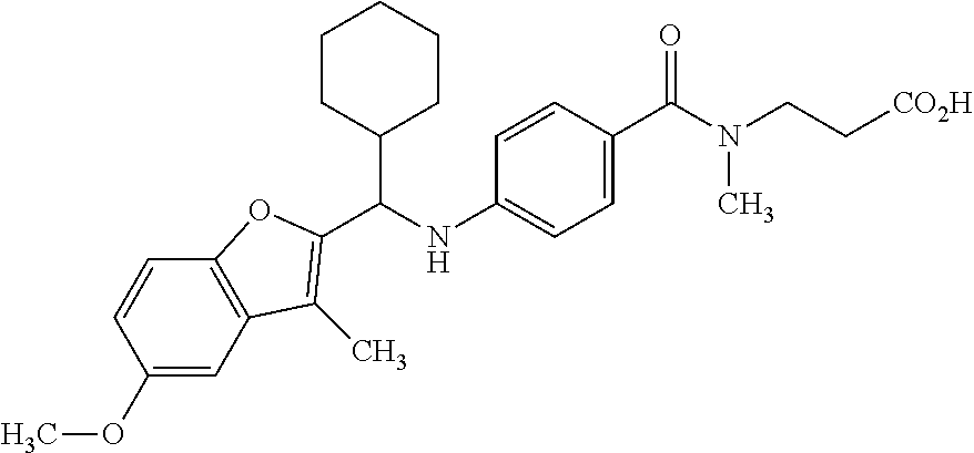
C12=C(C=CC(OC)=C1)OC(C(NC1=CC=C(C(N(CC[CO2H])C)=O)C=C1)C1CCCCC1)=C2C
